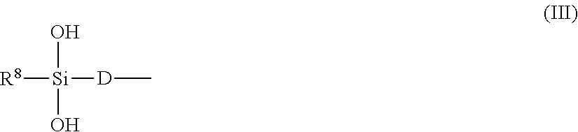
[Si](O)(O)([R8])[D]C
